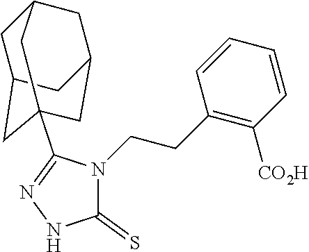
C1(=S)N(CCC2=C([CO2H])C=CC=C2)C(C23CC4CC(CC(C2)C4)C3)=NN1
